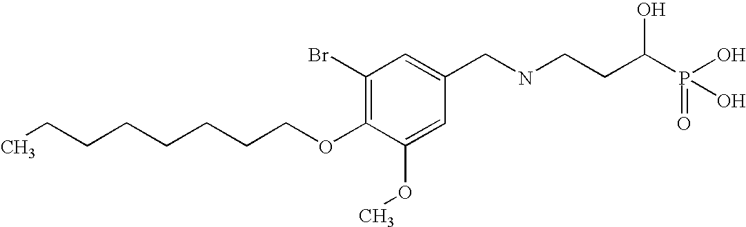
O(C1=C(Br)C=C(CNCCC(P(O)(=O)O)O)C=C1OC)CCCCCCCC
